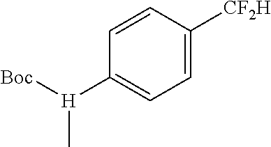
C1=CC([H]([Boc])C)=CC=C1[CF2H]
